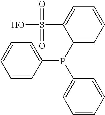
C1=CC(P(C2=CC=CC=C2S(=O)(=O)O)C2=CC=CC=C2)=CC=C1
